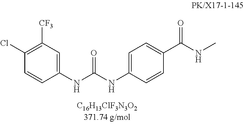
C1(Cl)=C([CF3])C=C(NC(NC2=CC=C(C(NC)=O)C=C2)=O)C=C1
